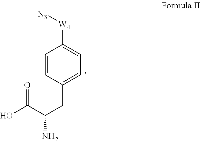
C1=CC(CC(C(O)=O)N)=CC=C1[W4][N3]
